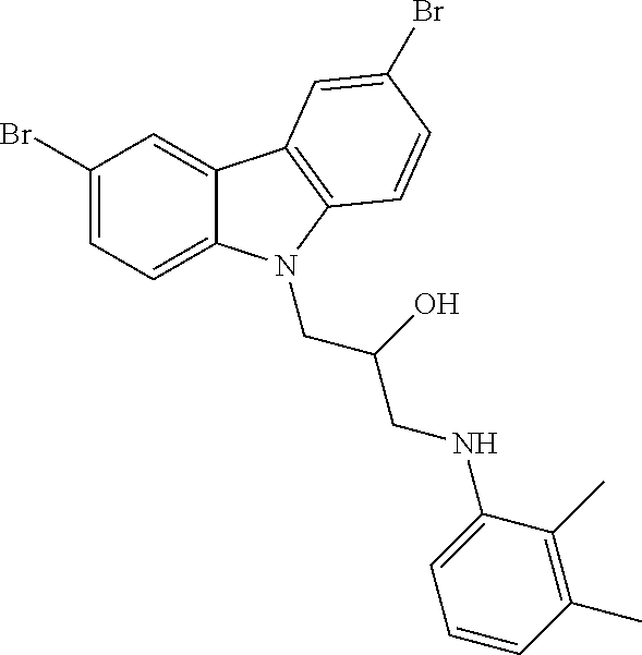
C1(Br)=CC=C2C(=C1)C1=C(N2CC(CNC2=CC=CC(C)=C2C)O)C=CC(Br)=C1
